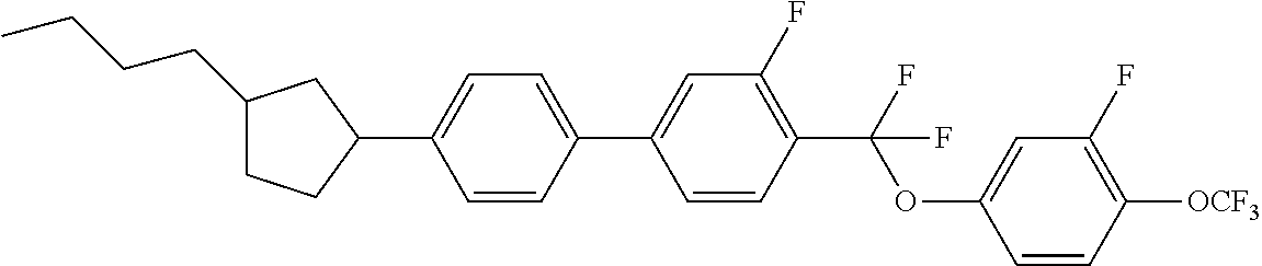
C1(CCCC)CCC(C2=CC=C(C3=CC(F)=C(C(OC4=CC(F)=C([OCF3])C=C4)(F)F)C=C3)C=C2)C1
